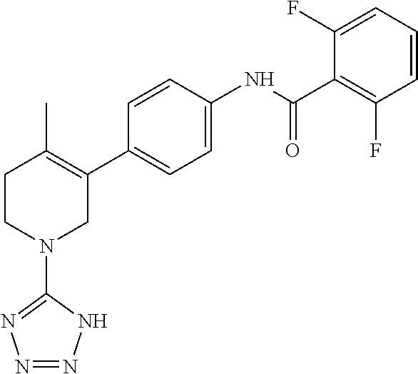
C1=CC(NC(C2=C(F)C=CC=C2F)=O)=CC=C1C1=C(C)CCN(C2=NN=NN2)C1
